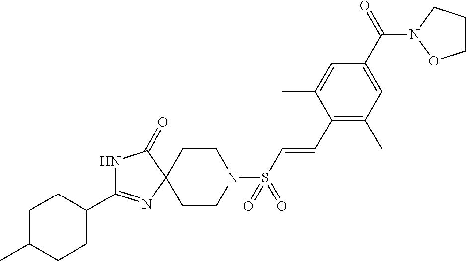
C1C(C)CCC(C2=NC3(C(=O)N2)CCN(S(C=CC2=C(C)C=C(C(=O)N4CCCO4)C=C2C)(=O)=O)CC3)C1
